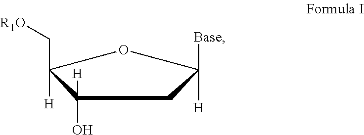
C1(O)([H])C([H])(C[R1O])OC([H])([Base])C1
